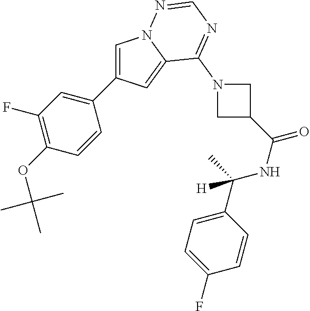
C1=C(C2=CC(F)=C(OC(C)(C)C)C=C2)C=C2N1N=CN=C2N1CC(C(NC(C2=CC=C(F)C=C2)(C)[H])=O)C1
